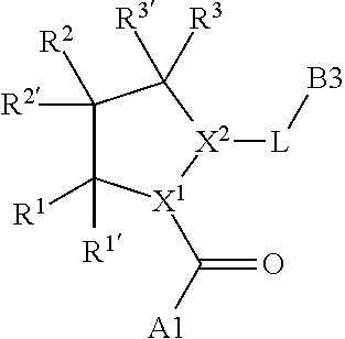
C1([R2])([R2])C([R1])([R1])[X1](C([A1])=O)[X2]([L][B3])C1([R3])[R3]
